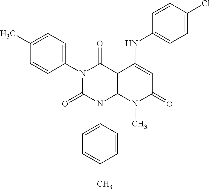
C1(N2C(=O)N(C3=CC=C(C)C=C3)C3=C(C2=O)C(NC2=CC=C(Cl)C=C2)=CC(=O)N3C)=CC=C(C)C=C1
